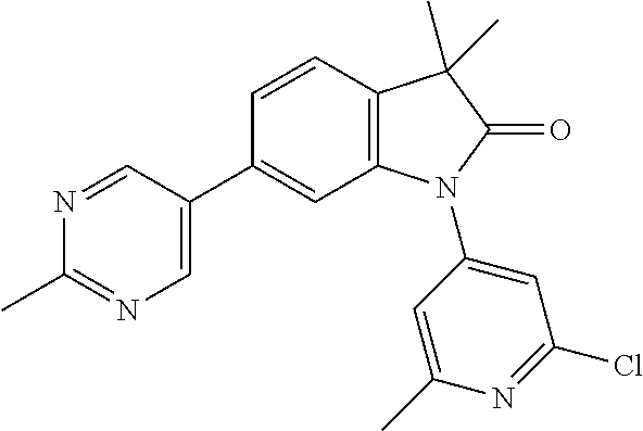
C1(C)=NC=C(C2=CC3=C(C=C2)C(C)(C)C(=O)N3C2=CC(Cl)=NC(C)=C2)C=N1
